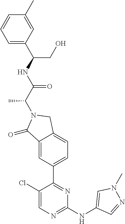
C1(=O)C2=CC(C3=NC(NC4=CN(C)N=C4)=NC=C3Cl)=CC=C2CN1C(C(NC(C1=CC=CC(C)=C1)CO)=O)C
